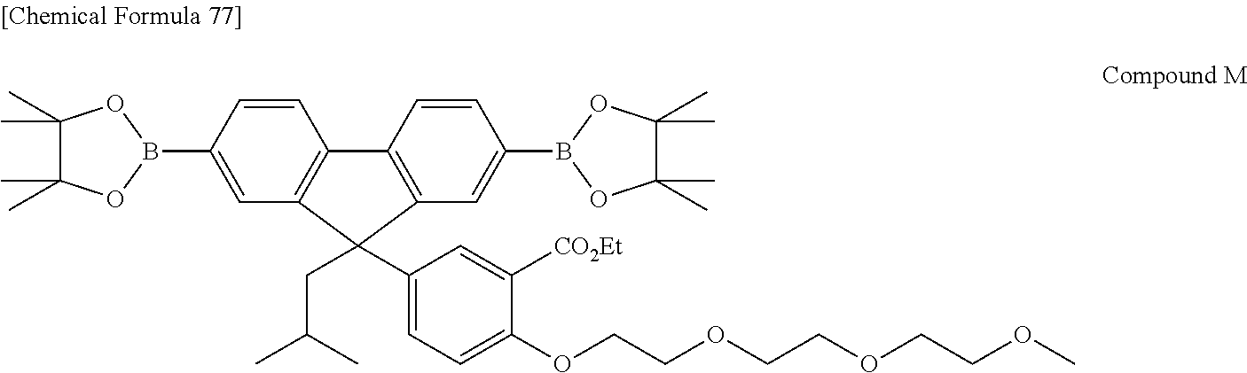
C1=C(B2OC(C)(C)C(C)(C)O2)C=CC2=C1C(CC(C)C)(C1=CC=C(OCCOCCOCCOC)C([CO2Et])=C1)C1=C2C=CC(B2OC(C)(C)C(C)(C)O2)=C1
